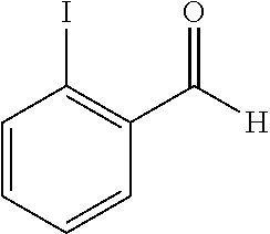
C1=CC=CC(C([H])=O)=C1I
